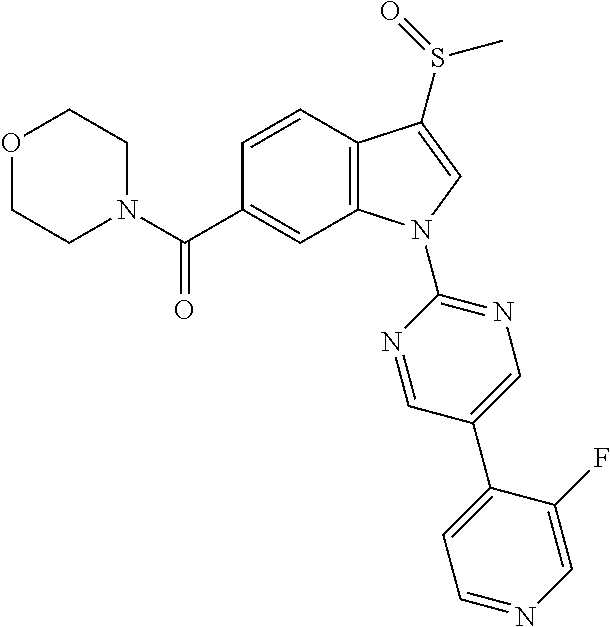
N1(C(C2=CC3=C(C=C2)C(S(=O)C)=CN3C2=NC=C(C3=CC=NC=C3F)C=N2)=O)CCOCC1
